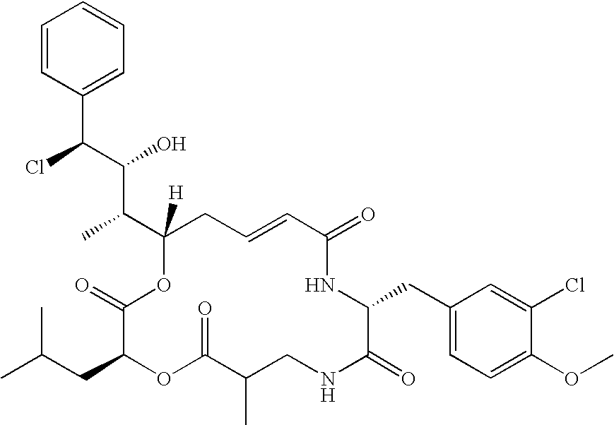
C(C1([H])CC=CC(=O)NC(CC2=CC=C(OC)C(Cl)=C2)C(=O)NCC(C)C(=O)OC(CC(C)C)C(=O)O1)(C)C(O)C(Cl)C1=CC=CC=C1
